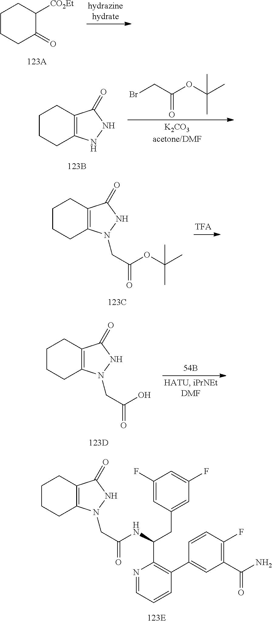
C1CCC(=O)C([CO2Et])C1.C1CCC2=C(C1)C(=O)NN2.BrCC(=O)OC(C)(C)C.C1CCC2=C(C1)C(=O)NN2CC(OC(C)(C)C)=O.C1CCC2=C(C1)C(=O)NN2CC(O)=O.C1CCC2=C(C1)C(=O)NN2CC(NC(C1=C(C2=CC(C(=O)N)=C(F)C=C2)C=CC=N1)CC1=CC(F)=CC(F)=C1)=O
